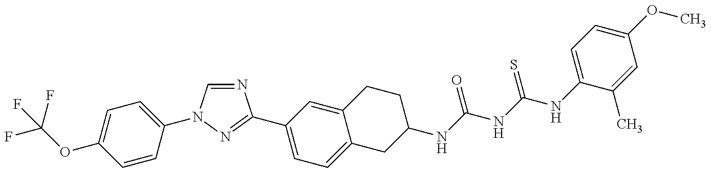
FC(OC1=CC=C(N2C=NC(C3=CC=C4C(=C3)CCC(NC(NC(NC3=CC=C(OC)C=C3C)=S)=O)C4)=N2)C=C1)(F)F
